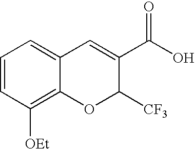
C1=CC([OEt])=C2C(=C1)C=C(C(=O)O)C([CF3])O2
